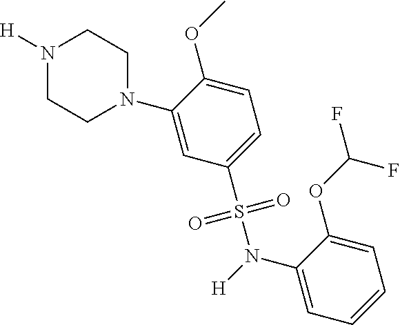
N1([H])CCN(C2=CC(S(=O)(=O)N([H])C3=CC=CC=C3OC(F)F)=CC=C2OC)CC1
